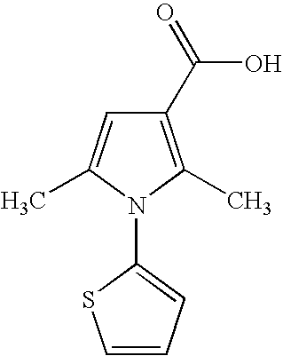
C1=CC=C(N2C(C)=CC(C(=O)O)=C2C)S1
